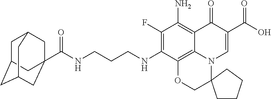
N(CCCNC1=C(F)C(N)=C2C3=C1OCC1(N3C=C(C(O)=O)C2=O)CCCC1)C(=O)C12CC3CC(CC(C1)C3)C2
